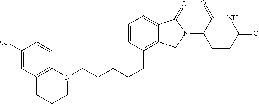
C(CCCC1=C2C(=CC=C1)C(=O)N(C1C(=O)NC(=O)CC1)C2)CN1CCCC2=C1C=CC(Cl)=C2
